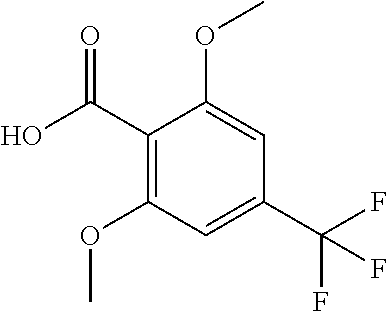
C1(C(O)=O)=C(OC)C=C(C(F)(F)F)C=C1OC
